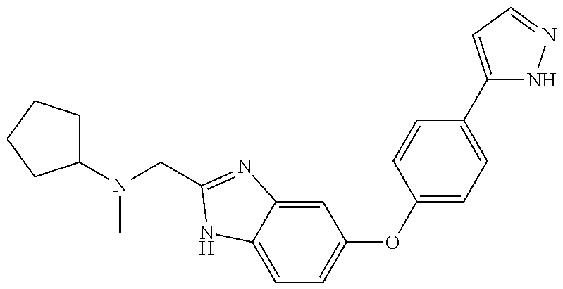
C1(N(CC2=NC3=CC(OC4=CC=C(C5=CC=NN5)C=C4)=CC=C3N2)C)CCCC1
